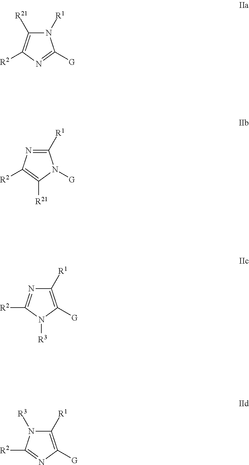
N1([R1])C([R21])=C([R2])N=C1[G].C1([R1])=NC([R2])=C([R21])N1[G].C1([R1])=C([G])N([R3])C([R2])=N1.C1([R1])=C([G])N=C([R2])N1[R3]
